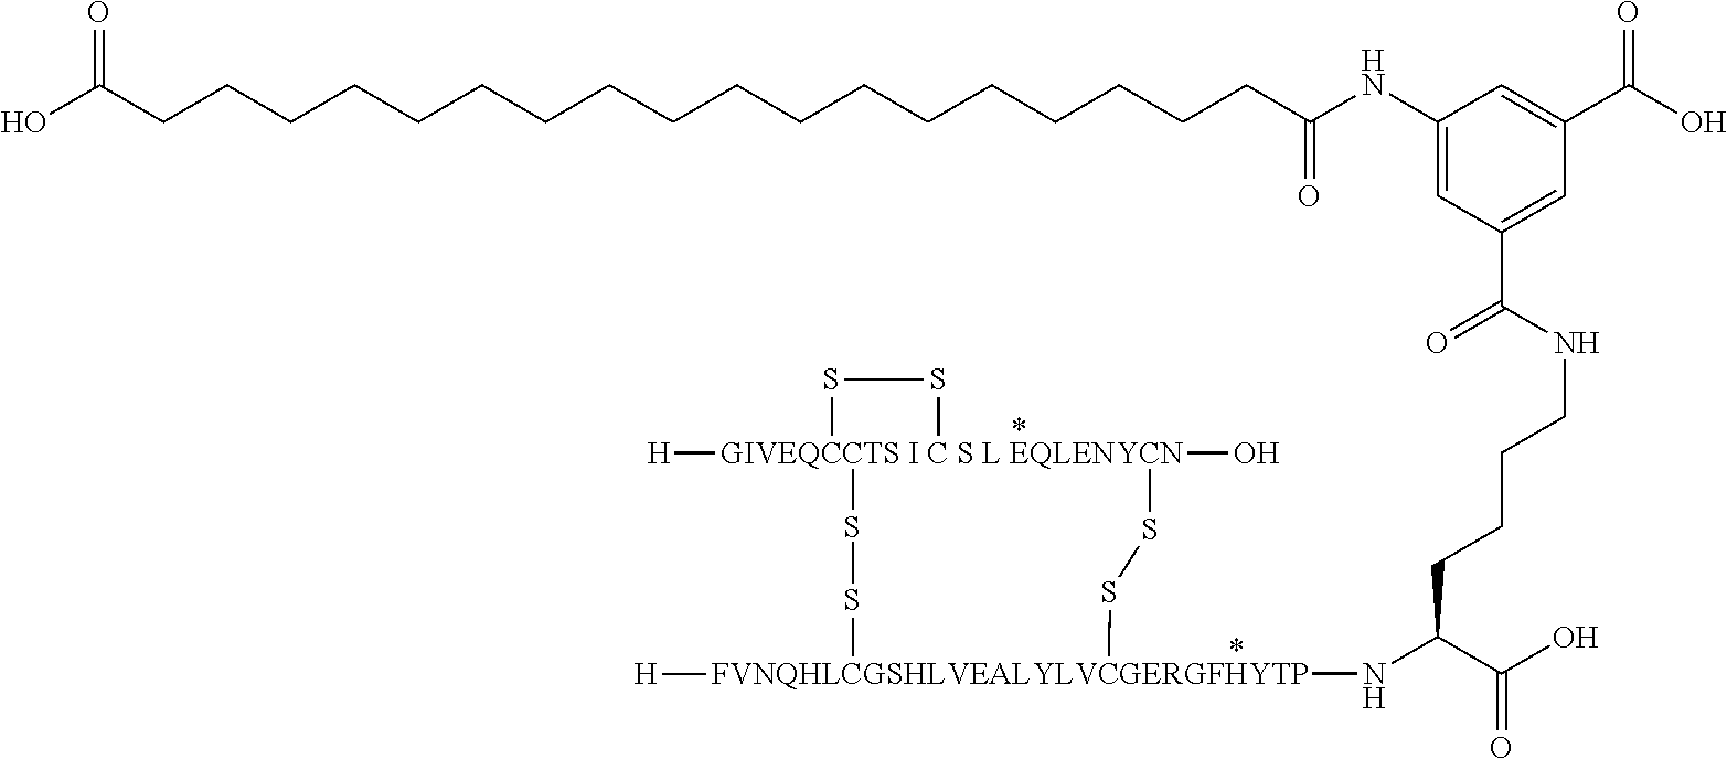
[GIVEQCCTS I C S L EQLENYCN]12([H])(O)(SS[FVNQHLCGSHLVEALYLVCGERGFHYTP](NC(C(O)=O)CCCCNC(C3=CC(C(O)=O)=CC(NC(CCCCCCCCCCCCCCCCCCC(O)=O)=O)=C3)=O)([H])SS1)SS2
